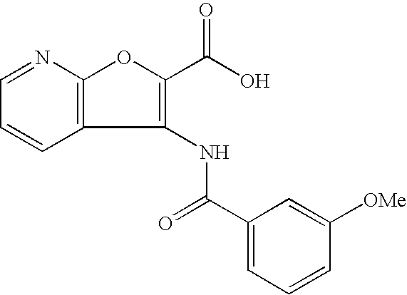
C12=C(N=CC=C1)OC(C(O)=O)=C2NC(C1=CC=CC([OMe])=C1)=O
